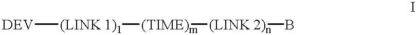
[DEV][(LINK 1)1][(TIME)m][(LINK 2)n]B
